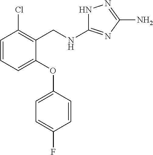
NC1=NNC(NCC2=C(Cl)C=CC=C2OC2=CC=C(F)C=C2)=N1
